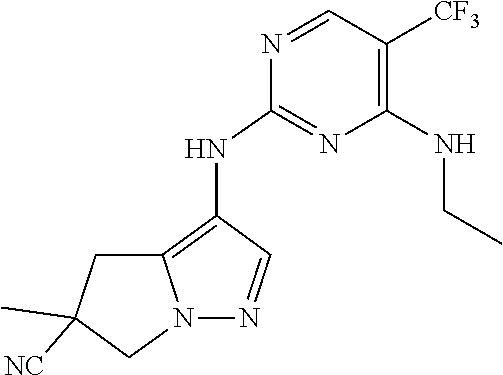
N1=CC([CF3])=C(NCC)N=C1NC1=C2N(N=C1)CC(C)([NC])C2
